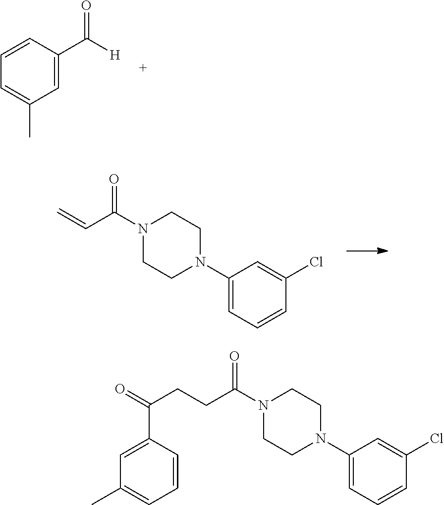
C1=C(C([H])=O)C=CC=C1C.C=CC(N1CCN(C2=CC=CC(Cl)=C2)CC1)=O.C(CC(N1CCN(C2=CC=CC(Cl)=C2)CC1)=O)C(=O)C1=CC(C)=CC=C1
